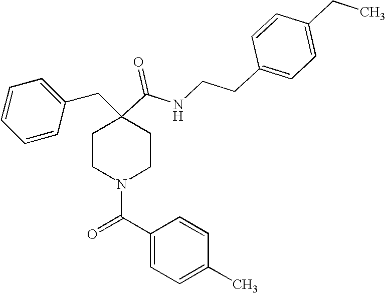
C1=CC=CC(CC2(C(=O)NCCC3=CC=C(CC)C=C3)CCN(C(C3=CC=C(C)C=C3)=O)CC2)=C1
